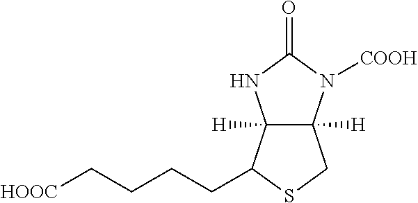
[HOOC]CCCCC1C2([H])C([H])(CS1)N([COOH])C(=O)N2
